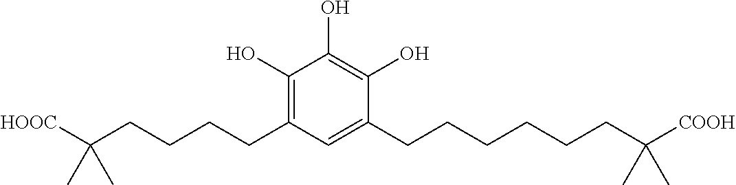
C1(O)=C(CCCCC([HOOC])(C)C)C=C(CCCCCCC([COOH])(C)C)C(O)=C1O
